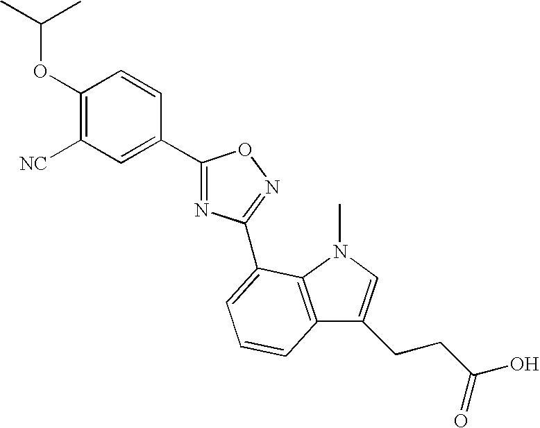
C1(OC(C)C)=C([NC])C=C(C2=NC(C3=CC=CC4=C3N(C)C=C4CCC(O)=O)=NO2)C=C1
